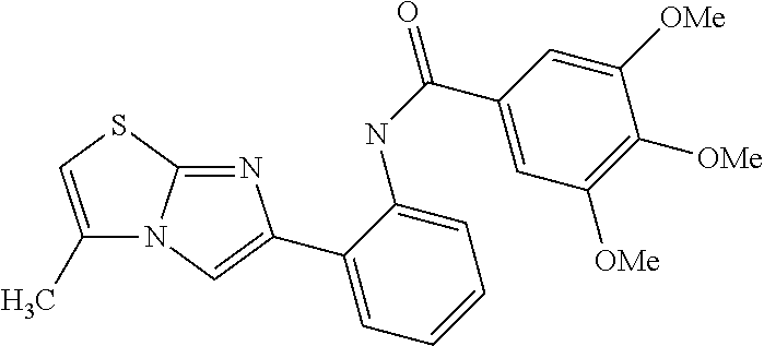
C1(C)=CSC2=NC(C3=CC=CC=C3NC(=O)C3=CC([OMe])=C([OMe])C([OMe])=C3)=CN12
